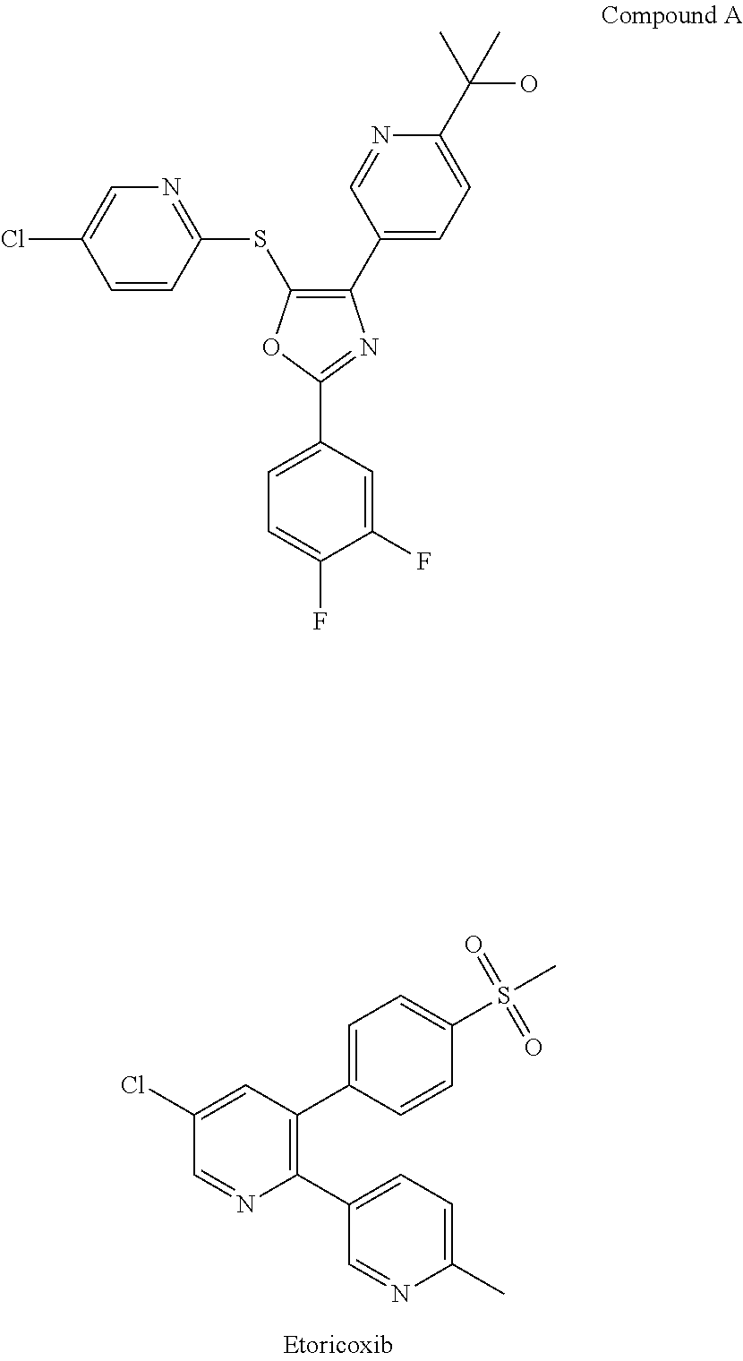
C1(C2=CC=C(C)N=C2)=C(C2=CC=C(S(=O)(=O)C)C=C2)C=C(Cl)C=N1.C1=CC(SC2=C(C3=CC=C(C(C)(O)C)N=C3)N=C(C3=CC=C(F)C(F)=C3)O2)=NC=C1Cl
